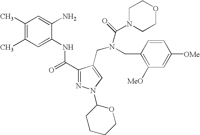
C1(C)=C(C)C=C(NC(=O)C2=NN(C3CCCCO3)C=C2CN(C(=O)N2CCOCC2)CC2=C([MeO])C=C([OMe])C=C2)C(N)=C1
